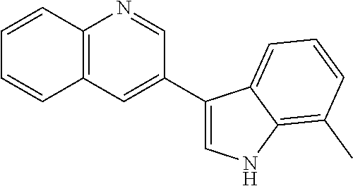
C1=CC2=C(C=C1)C=C(C1=CNC3=C(C)C=CC=C13)C=N2
